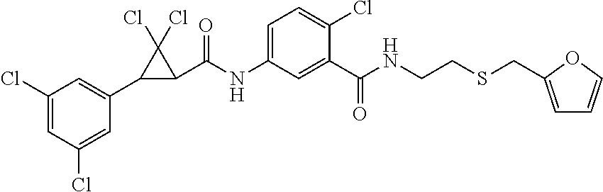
C1(Cl)=CC(Cl)=CC(C2C(C(NC3=CC=C(Cl)C(C(NCCSCC4=CC=CO4)=O)=C3)=O)C2(Cl)Cl)=C1
